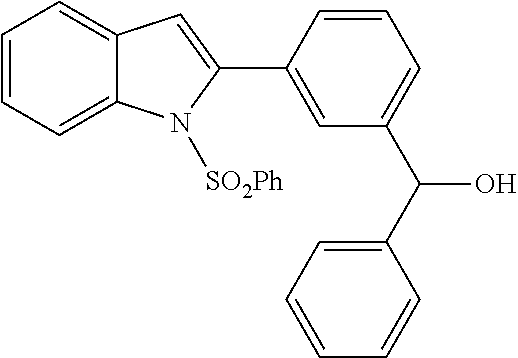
C12=CC=CC=C1C=C(C1=CC(C(C3=CC=CC=C3)O)=CC=C1)N2[SO2Ph]
